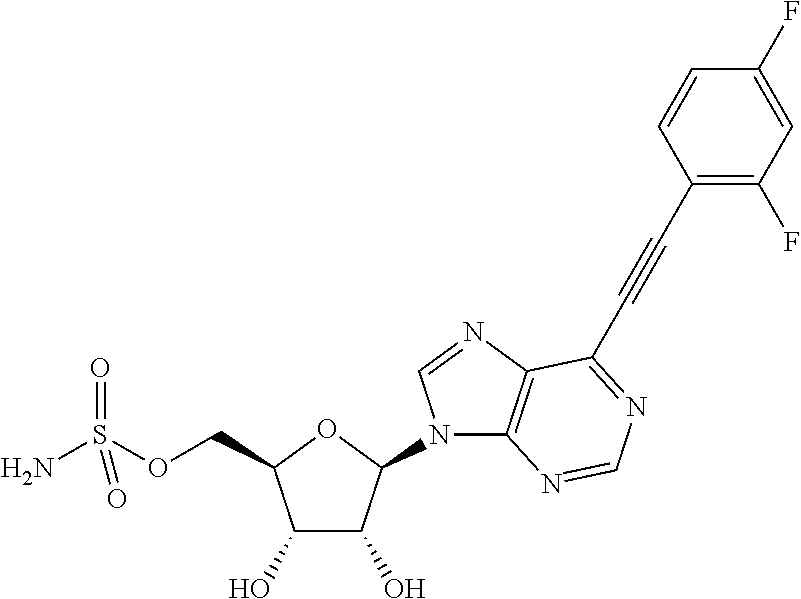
C1(O)C(O)C(N2C3=C(N=C2)C(C#CC2=C(F)C=C(F)C=C2)=NC=N3)OC1COS(N)(=O)=O
